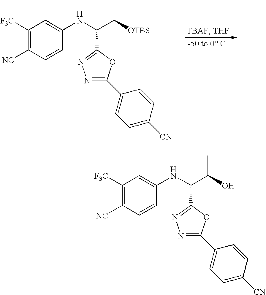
C1([F3C])=C([NC])C=CC(NC(C([OTBS])C)C2=NN=C(C3=CC=C([CN])C=C3)O2)=C1.C1([F3C])=C([NC])C=CC(NC(C(O)C)C2=NN=C(C3=CC=C([CN])C=C3)O2)=C1
